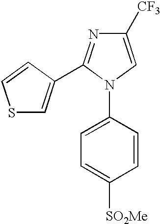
C1([CF3])=CN(C2=CC=C([SO2Me])C=C2)C(C2=CSC=C2)=N1
